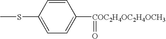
C1=CC(SC)=CC=C1[COC2H4OC2H4OCH3]=O
